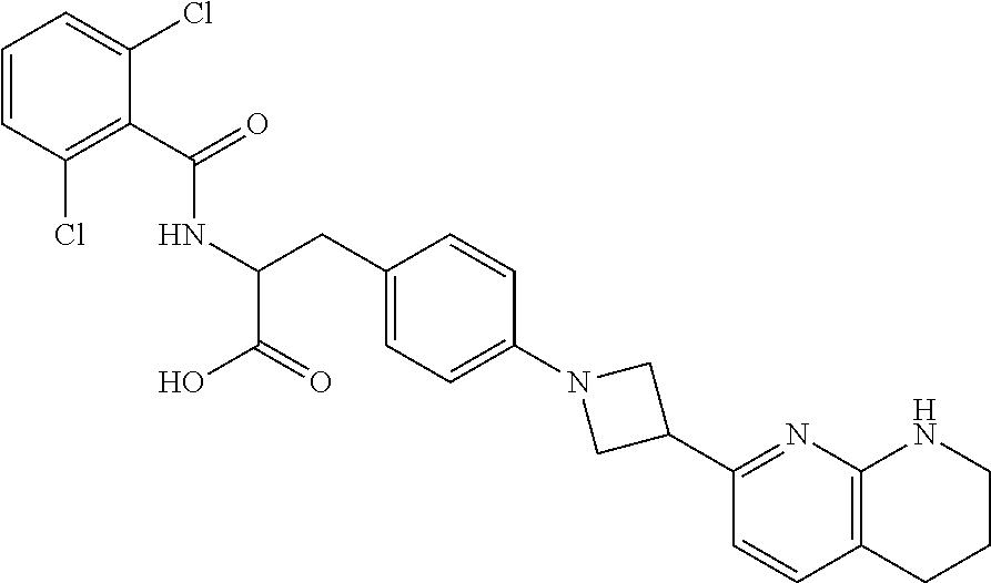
C(C1=C(Cl)C=CC=C1Cl)(=O)NC(CC1=CC=C(N2CC(C3=NC4=C(C=C3)CCCN4)C2)C=C1)C(O)=O
